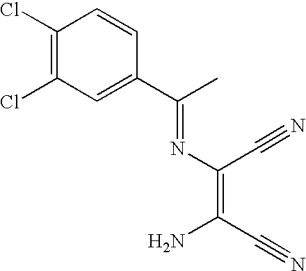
C1(Cl)=C(Cl)C=C(C(C)=NC(C#N)=C(C#N)N)C=C1
